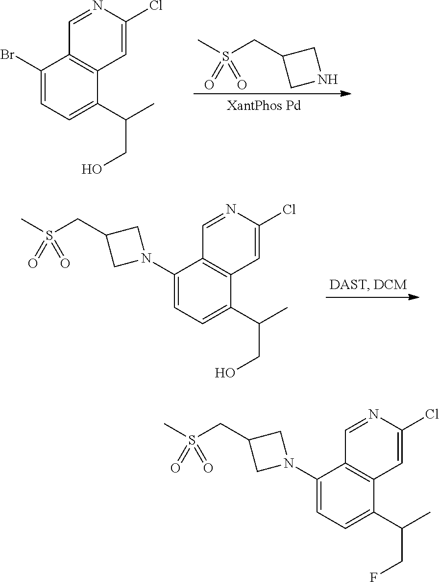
C1(Br)=CC=C(C(C)CO)C2=C1C=NC(Cl)=C2.S(CC1CNC1)(C)(=O)=O.C1(N2CC(CS(C)(=O)=O)C2)=CC=C(C(C)CO)C2=C1C=NC(Cl)=C2.C1(N2CC(CS(C)(=O)=O)C2)=CC=C(C(C)CF)C2=C1C=NC(Cl)=C2
